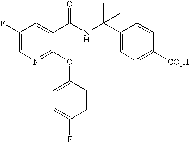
C1(F)=CN=C(OC2=CC=C(F)C=C2)C(C(NC(C2=CC=C([CO2H])C=C2)(C)C)=O)=C1
